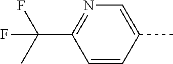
C1=CC(C)=CN=C1C(C)(F)F
